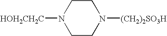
C1CN([HOH2CH2C])CCN1[(CH2)2SO3H]
